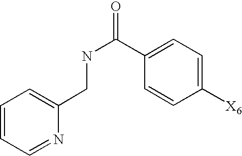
C1=CC=NC(CNC(C2=CC=C([X6])C=C2)=O)=C1
